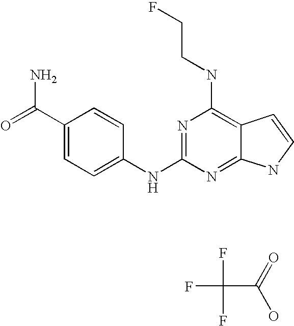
O=C(C1=CC=C(NC2=NC(NCCF)=C3C(=N2)NC=C3)C=C1)N.O=C(O)C(F)(F)F
